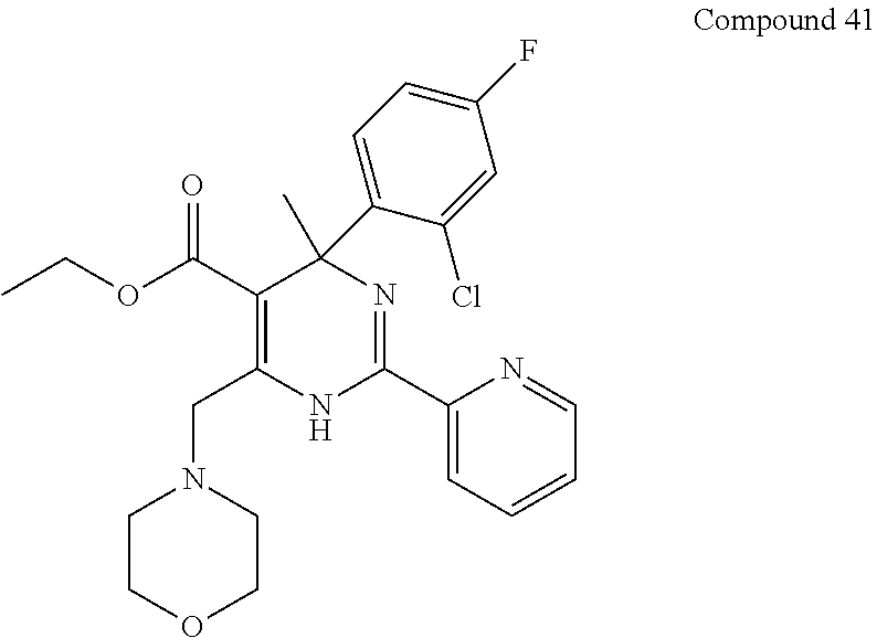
CCOC(C1=C(CN2CCOCC2)NC(C2=CC=CC=N2)=NC1(C)C1=CC=C(F)C=C1Cl)=O
